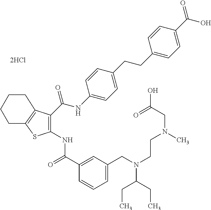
[2HCl].C1(C(=O)NC2=C(C(NC3=CC=C(CCC4=CC=C(C(O)=O)C=C4)C=C3)=O)C3=C(S2)CCCC3)=CC(CN(CCN(C)CC(=O)O)C(CC)CC)=CC=C1
